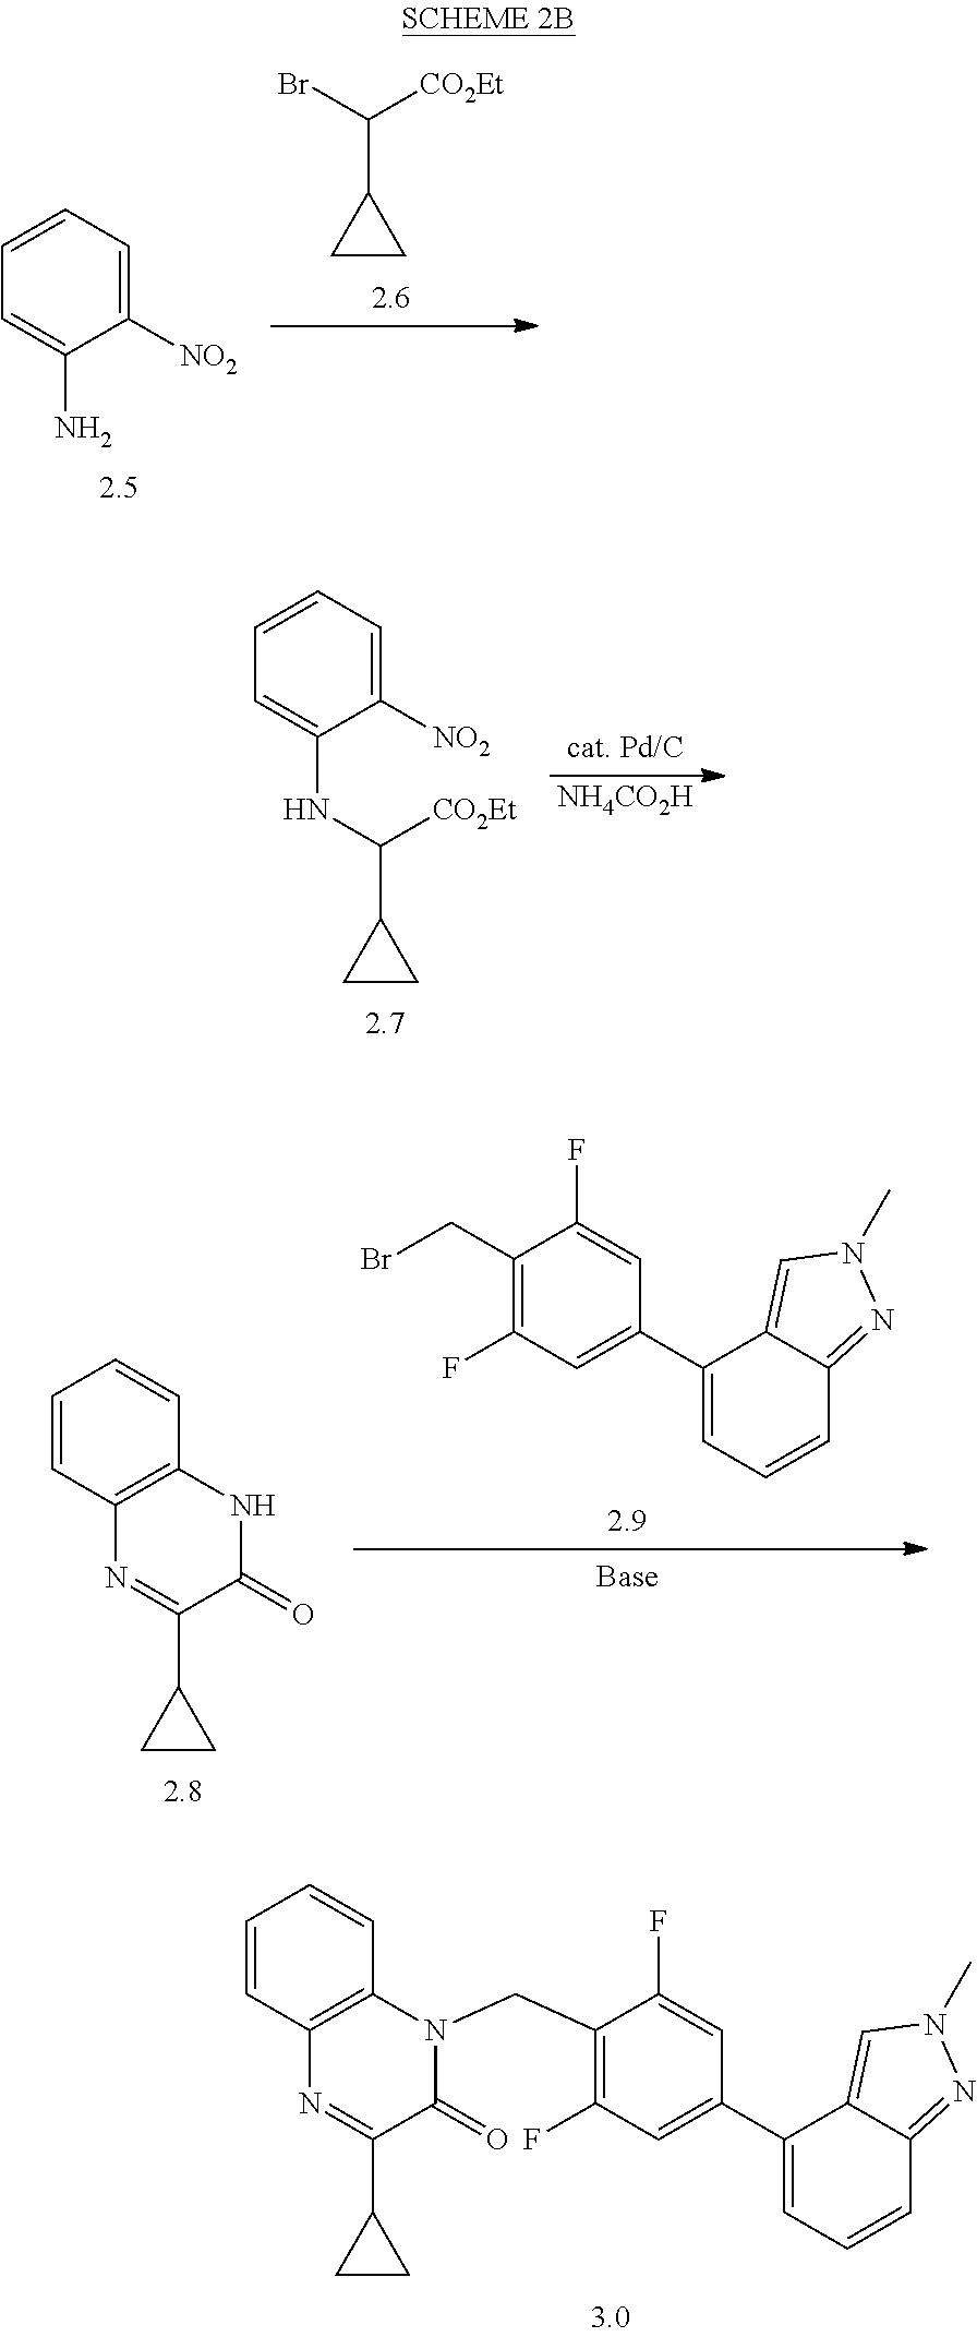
C1=CC=C([NO2])C(N)=C1.C1(C(Br)[CO2Et])CC1.C1=CC=C([NO2])C(NC(C2CC2)[CO2Et])=C1.[NH4CO2H].C1(C2=CC(F)=C(CBr)C(F)=C2)=CC=CC2=NN(C)C=C12.C1=CC2=C(C=C1)NC(=O)C(C1CC1)=N2.C1=CC2=C(C=C1)N(CC1=C(F)C=C(C3=CC=CC4=NN(C)C=C34)C=C1F)C(=O)C(C1CC1)=N2
